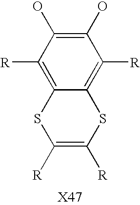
C1([R])=C([R])SC2=C([R])C(O)=C(O)C([R])=C2S1
